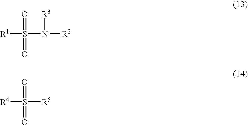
[R1]S(N([R2])[R3])(=O)=O.[R4]S([R5])(=O)=O
